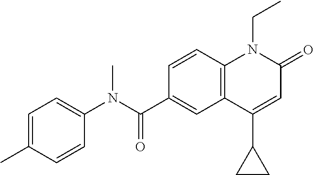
C1(N(C(C2=CC3=C(C=C2)N(CC)C(=O)C=C3C2CC2)=O)C)=CC=C(C)C=C1
